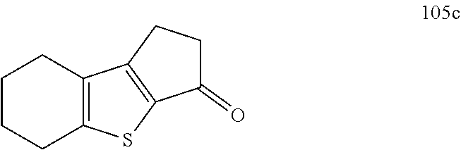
C12=C(SC3=C1CCC3=O)CCCC2
